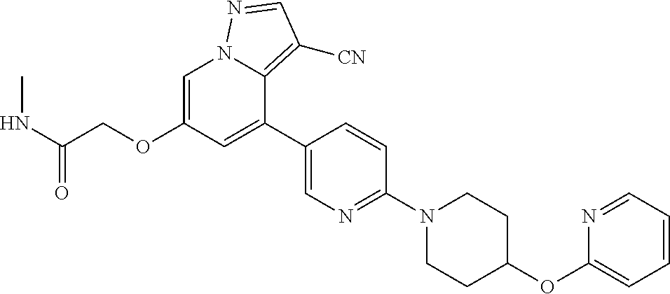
C1=C(OCC(NC)=O)C=C(C2=CN=C(N3CCC(OC4=CC=CC=N4)CC3)C=C2)C2=C([CN])C=NN12
